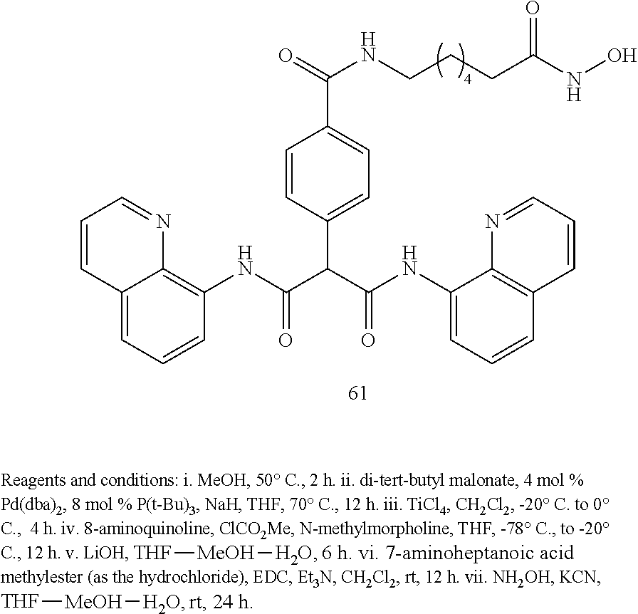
C1=CC(C(C(NC2=CC=CC3=C2N=CC=C3)=O)C(NC2=C3C(=CC=C2)C=CC=N3)=O)=CC=C1C(NCCCC(=O)NO)=O.[THF][MeOH][H2O].[THF][MeOH][H2O]
